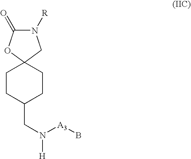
C1C2(CCC(CN([H])[A3]B)C1)CN([R])C(=O)O2
